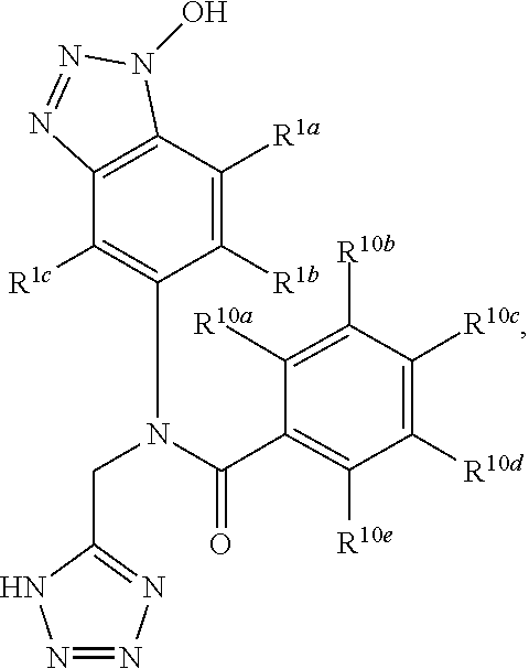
C1([R1c])=C(N(C(=O)C2=C([R10e])C([R10d])=C([R10c])C([R10b])=C2[R10a])CC2=NN=NN2)C([R1b])=C([R1a])C2=C1N=NN2O
